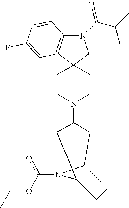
N1(C(C(C)C)=O)C2=C(C3(C1)CCN(C1CC4N(C(OCC)=O)C(C1)CC4)CC3)C=C(F)C=C2
